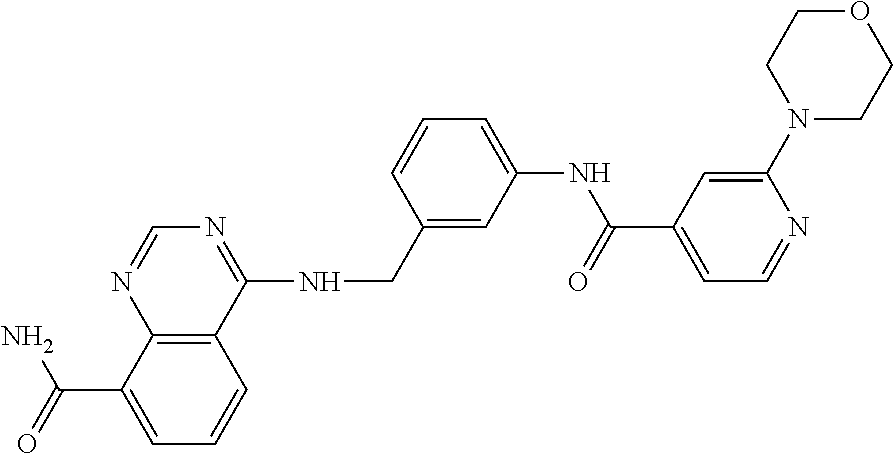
C12=C(C(NCC3=CC(NC(C4=CC=NC(N5CCOCC5)=C4)=O)=CC=C3)=NC=N1)C=CC=C2C(=O)N
